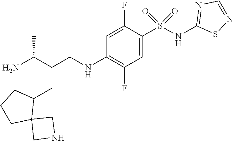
C1(NCC(C(N)C)CC2CCCC23CNC3)=C(F)C=C(S(NC2=NC=NS2)(=O)=O)C(F)=C1
